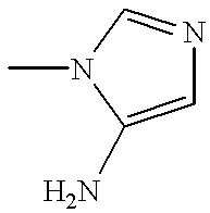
C1=C(N)N(C)C=N1
